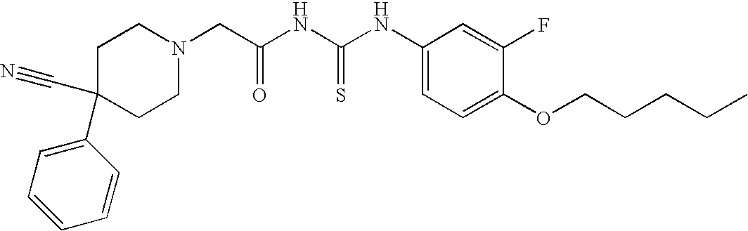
C1C(C#N)(C2=CC=CC=C2)CCN(CC(NC(NC2=CC=C(OCCCCC)C(F)=C2)=S)=O)C1
